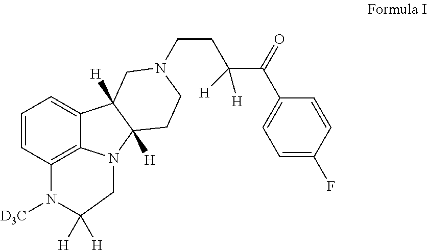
C1=CC2=C3C(=C1)C1([H])C([H])(CCN(CCC([H])(C(C4=CC=C(F)C=C4)=O)[H])C1)N3CC([H])([H])N2[D3C]
